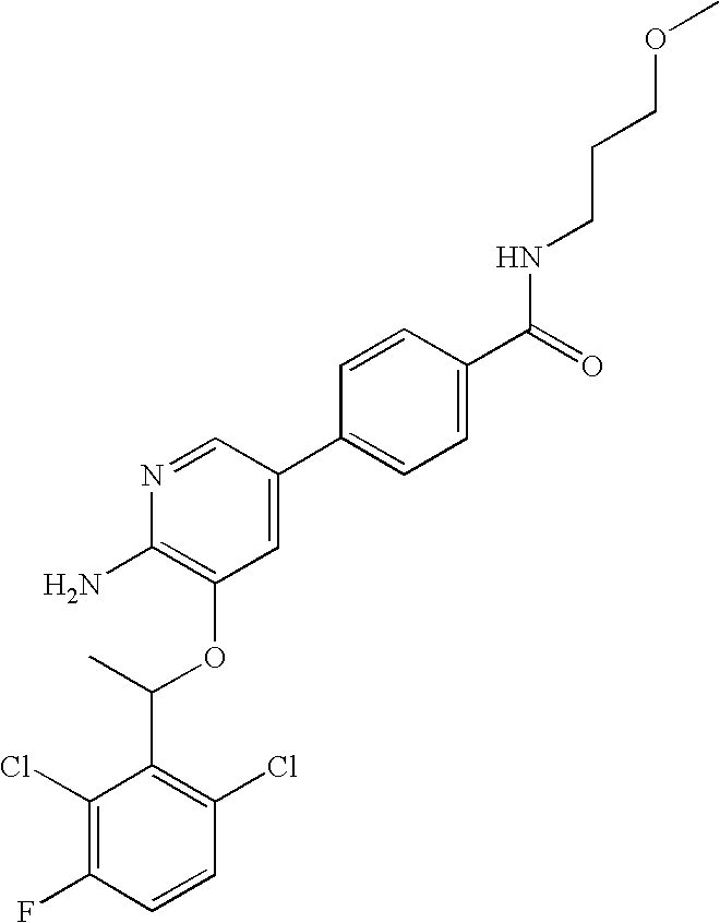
C1(Cl)=C(F)C=CC(Cl)=C1C(C)OC1=C(N)N=CC(C2=CC=C(C(=O)NCCCOC)C=C2)=C1
